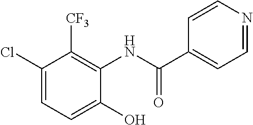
C1(Cl)=CC=C(O)C(NC(C2=CC=NC=C2)=O)=C1[CF3]
